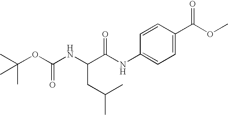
CC(OC(NC(C(NC1=CC=C(C(OC)=O)C=C1)=O)CC(C)C)=O)(C)C
